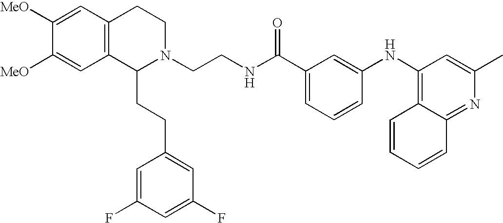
N1(CCNC(C2=CC=CC(NC3=C4C=CC=CC4=NC(C)=C3)=C2)=O)CCC2=C(C1CCC1=CC(F)=CC(F)=C1)C=C([OMe])C([OMe])=C2
